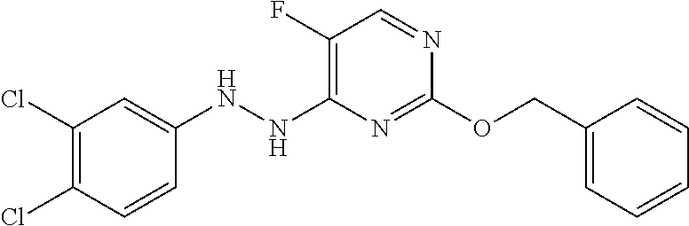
C1(NNC2=C(F)C=NC(OCC3=CC=CC=C3)=N2)=CC(Cl)=C(Cl)C=C1
